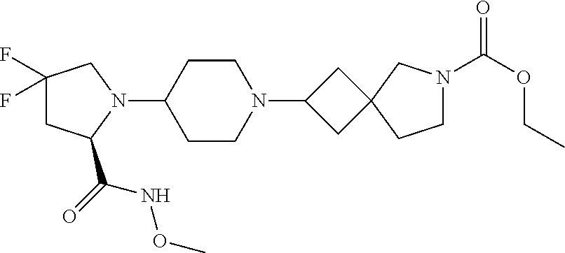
C1C(C(=O)NOC)N(C2CCN(C3CC4(C3)CCN(C(OCC)=O)C4)CC2)CC1(F)F
